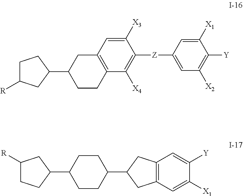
C1(C2CCC([R])C2)CCC2=C(C1)C=C([X3])C([Z]C1=CC([X2])=C([Y])C([X1])=C1)=C2[X4].C1([R])CCC(C2CCC(C3CC4=C(C3)C=C([Y])C([X1])=C4)CC2)C1
